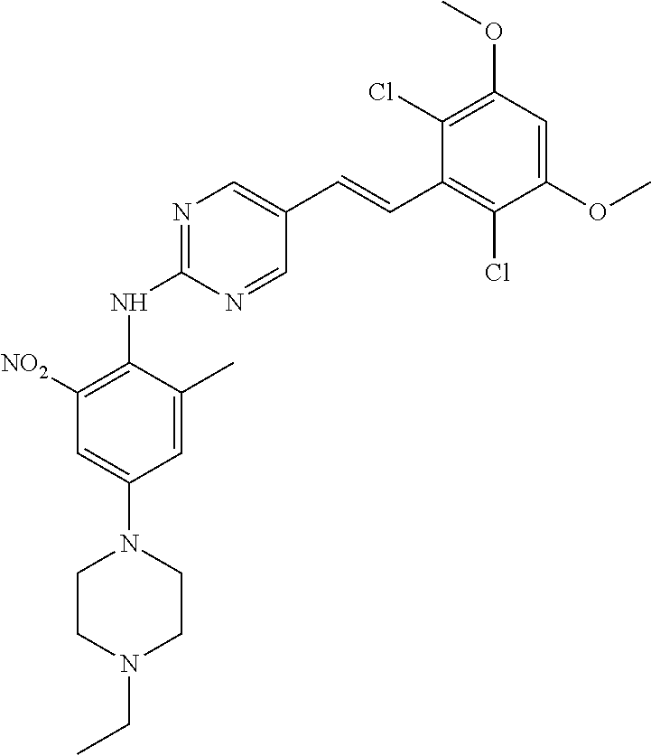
C1(Cl)=C(OC)C=C(OC)C(Cl)=C1C=CC1=CN=C(NC2=C([NO2])C=C(N3CCN(CC)CC3)C=C2C)N=C1
